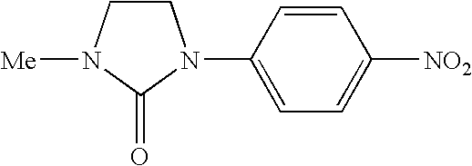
C1CN([Me])C(=O)N1C1=CC=C([NO2])C=C1
